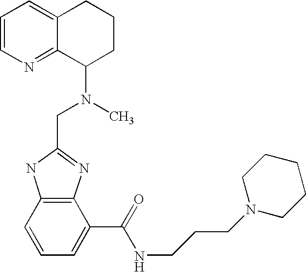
C12=CC=CN=C1C(N(C)CC1=NC3=C(N1)C=CC=C3C(=O)NCCCN1CCCCC1)CCC2
